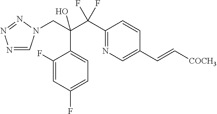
C1(F)=CC(F)=CC=C1C(C(C1=NC=C(C=C[COCH3])C=C1)(F)F)(CN1C=NN=N1)O
